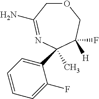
C1(C2(C)N=C(N)COCC2(F)[H])=CC=CC=C1F
